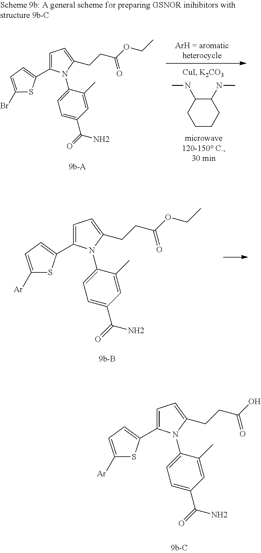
C1(NC)C(NC)CCCC1.C1=C(C)C(N2C(C3=CC=C(Br)S3)=CC=C2CCC(OCC)=O)=CC=C1C(N)=O.C1=C(C)C(N2C(C3=CC=C([Ar])S3)=CC=C2CCC(OCC)=O)=CC=C1C(N)=O.C1=C(C)C(N2C(C3=CC=C([Ar])S3)=CC=C2CCC(O)=O)=CC=C1C(N)=O
